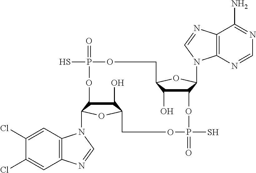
C1(O)C2C(N3C4=C(C=C(Cl)C(Cl)=C4)N=C3)OC1COP(=O)(S)OC1C(O)C(OC1N1C3=C(C(N)=NC=N3)N=C1)COP(=O)(S)O2
